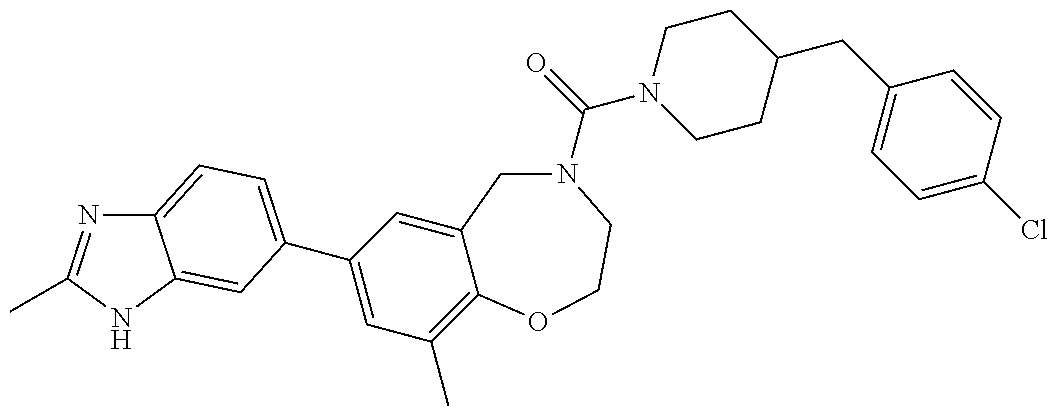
C12=CC=C(C3=CC(C)=C4C(=C3)CN(C(N3CCC(CC5=CC=C(Cl)C=C5)CC3)=O)CCO4)C=C1NC(C)=N2
